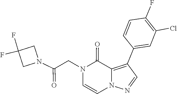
C1=CN2N=CC(C3=CC(Cl)=C(F)C=C3)=C2C(=O)N1CC(N1CC(F)(F)C1)=O
